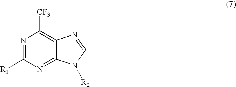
N1=C([R1])N=C2C(=C1[CF3])N=CN2[R2]
